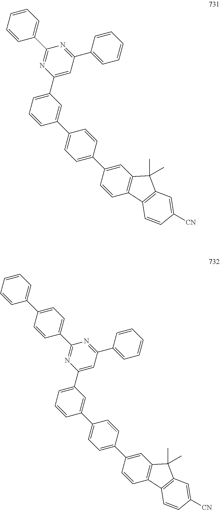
C1(C2=CC=CC(C3=CC=C(C4=CC5=C(C=C4)C4=C(C5(C)C)C=C([CN])C=C4)C=C3)=C2)=CC(C2=CC=CC=C2)=NC(C2=CC=CC=C2)=N1.C1(C2=CC=CC(C3=CC=C(C4=CC5=C(C=C4)C4=C(C5(C)C)C=C([CN])C=C4)C=C3)=C2)=CC(C2=CC=CC=C2)=NC(C2=CC=C(C3=CC=CC=C3)C=C2)=N1
